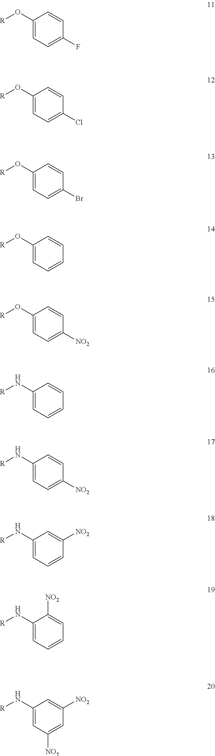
C1(O[R])=CC=C(Cl)C=C1.C1(O[R])=CC=C(Br)C=C1.C1(O[R])=CC=CC=C1.C1(O[R])=CC=C([NO2])C=C1.C1(N[R])=CC=CC=C1.C1(N[R])=CC=C([NO2])C=C1.C1(N[R])=CC=CC([NO2])=C1.C1(N[R])=CC=CC=C1[NO2].C1(N[R])=CC([NO2])=CC([NO2])=C1.C1(O[R])=CC=C(F)C=C1
